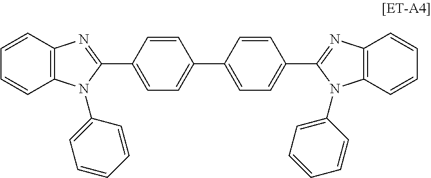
C12=C(C=CC=C1)N=C(C1=CC=C(C3=CC=C(C4=NC5=C(N4C4=CC=CC=C4)C=CC=C5)C=C3)C=C1)N2C1=CC=CC=C1
